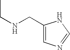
C1(CNCC)=CN=CN1
